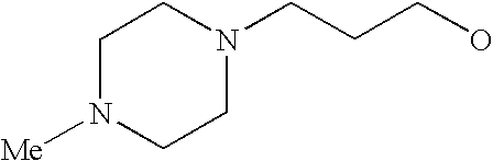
C(CCO)N1CCN([Me])CC1
